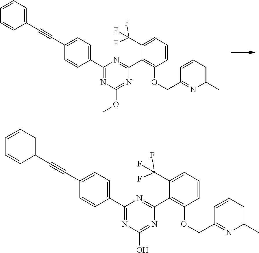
C(C1=CC=C(C2=NC(OC)=NC(C3=C(OCC4=NC(C)=CC=C4)C=CC=C3C(F)(F)F)=N2)C=C1)#CC1=CC=CC=C1.C(C1=CC=C(C2=NC(O)=NC(C3=C(OCC4=NC(C)=CC=C4)C=CC=C3C(F)(F)F)=N2)C=C1)#CC1=CC=CC=C1
